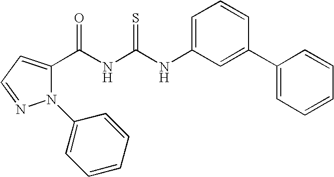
N(C(NC(=O)C1=CC=NN1C1=CC=CC=C1)=S)C1=CC=CC(C2=CC=CC=C2)=C1
